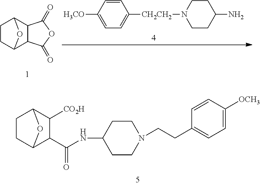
C1=C([H3CO])C=CC([CH2CH2]N2CCC(N)CC2)=C1.C1CC2C3C(C1O2)C(=O)OC3=O.C1CC2C(C(=O)NC3CCN(CCC4=CC=C([OCH3])C=C4)CC3)C([CO2H])C1O2
